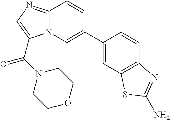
C1=C(C2=CN3C(=NC=C3C(N3CCOCC3)=O)C=C2)C=CC2=C1SC(N)=N2
